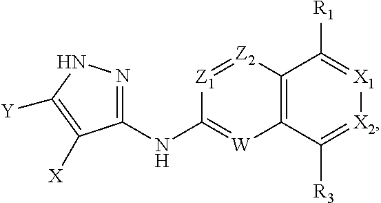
[Z1]1=[Z2]C2=C([W]=C1NC1=NNC([Y])=C1[X])C([R3])=[X2][X1]=C2[R1]
